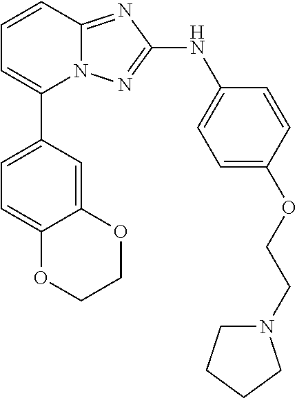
N12C(=NC(NC3=CC=C(OCCN4CCCC4)C=C3)=N1)C=CC=C2C1=CC=C2C(=C1)OCCO2
